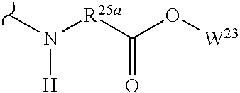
CN([R25a]C(O[W23])=O)[H]
